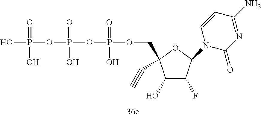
OP(=O)(O)OP(=O)(O)OP(=O)(O)OCC1(C#C)C(O)C(F)C(N2C(=O)N=C(N)C=C2)O1
